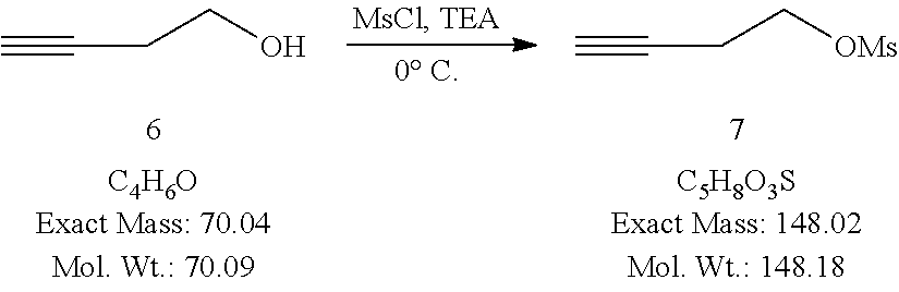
[OMs]CCC#C.OCCC#C
